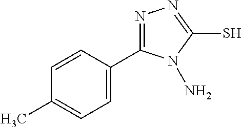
C1=CC(C)=CC=C1C1=NN=C(S)N1N
